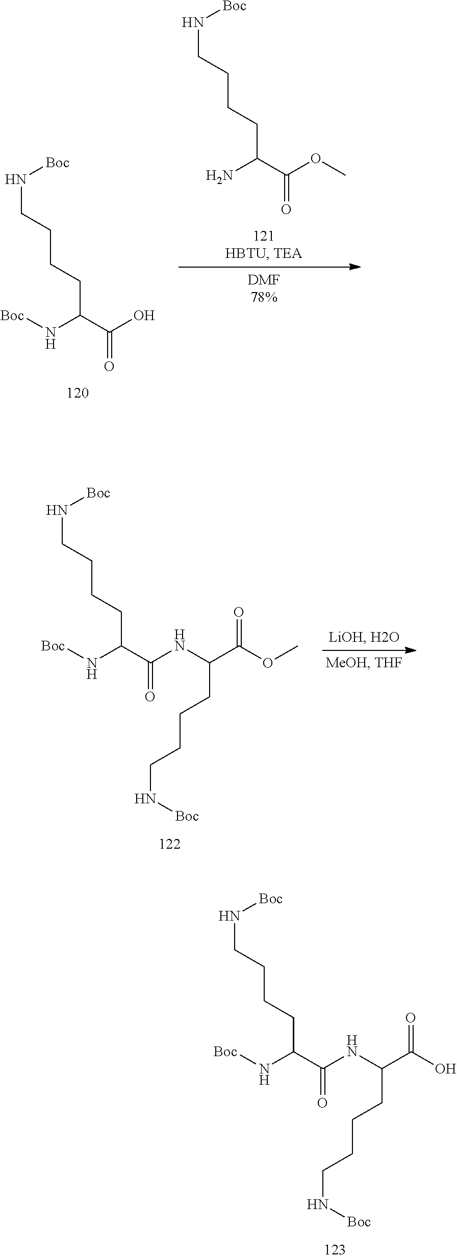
NC(C(OC)=O)CCCCN[Boc].[Boc]NC(C(O)=O)CCCCN[Boc].[Boc]NC(C(=O)NC(C(OC)=O)CCCCN[Boc])CCCCN[Boc].[Boc]NC(C(=O)NC(C(O)=O)CCCCN[Boc])CCCCN[Boc]
